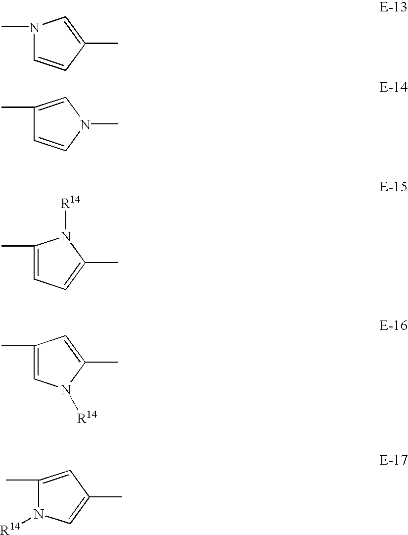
N1(C)C=CC(C)=C1.C1(C)=CN(C)C=C1.C1(C)=CC=C(C)N1[R14].C1(C)=CN([R14])C(C)=C1.C1(C)=CC(C)=CN1[R14]
